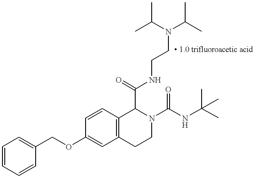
C(OC1=CC2=C(C=C1)C(C(=O)NCCN(C(C)C)C(C)C)N(C(=O)NC(C)(C)C)CC2)C1=CC=CC=C1
